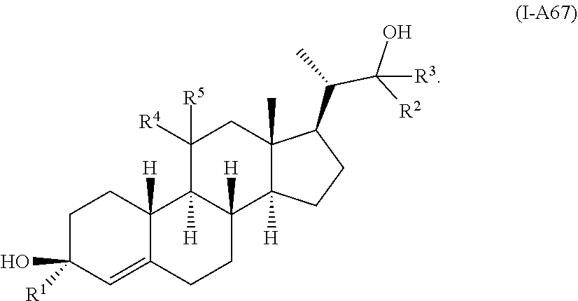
C1C(O)([R1])C=C2C([H])(C1)C1([H])C([H])(CC2)C2([H])C(C)(CC1([R4])[R5])C(C(C)C([R2])(O)[R3])CC2
